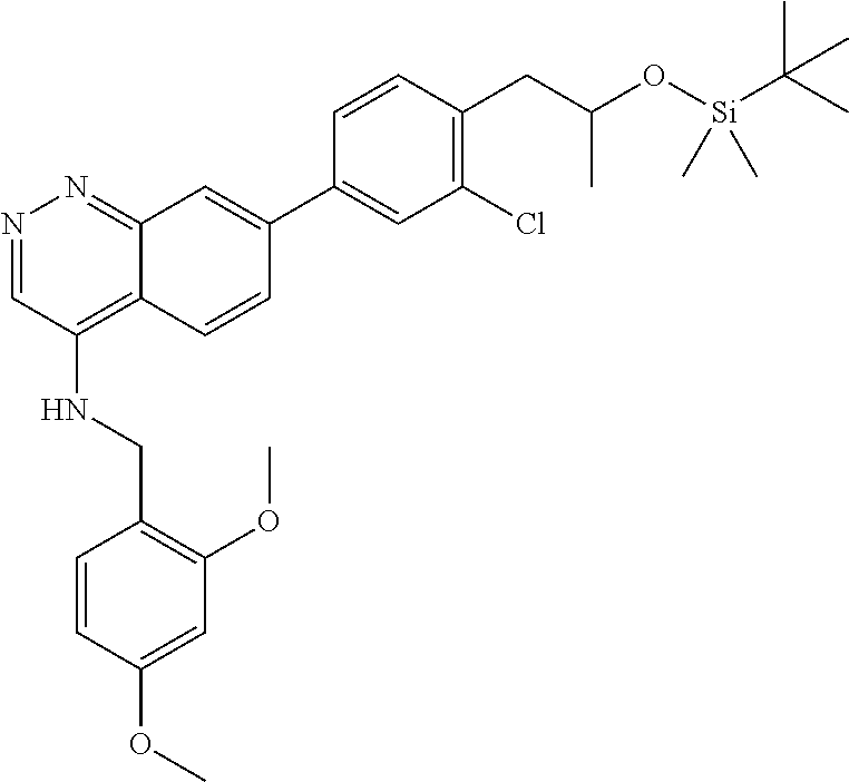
C1=CC(CC(O[Si](C(C)(C)C)(C)C)C)=C(Cl)C=C1C1=CC2=NN=CC(NCC3=C(OC)C=C(OC)C=C3)=C2C=C1
